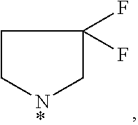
C1C[N*]CC1(F)F
